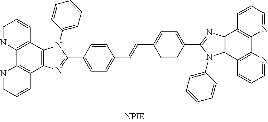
C1=NC2=C(C=C1)C1=C(C3=C2N=CC=C3)N=C(C2=CC=C(C=CC3=CC=C(C4=NC5=C(N4C4=CC=CC=C4)C4=C(C6=C5C=CC=N6)N=CC=C4)C=C3)C=C2)N1C1=CC=CC=C1
